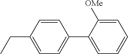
C1(C2=CC=CC=C2[OMe])=CC=C(CC)C=C1
